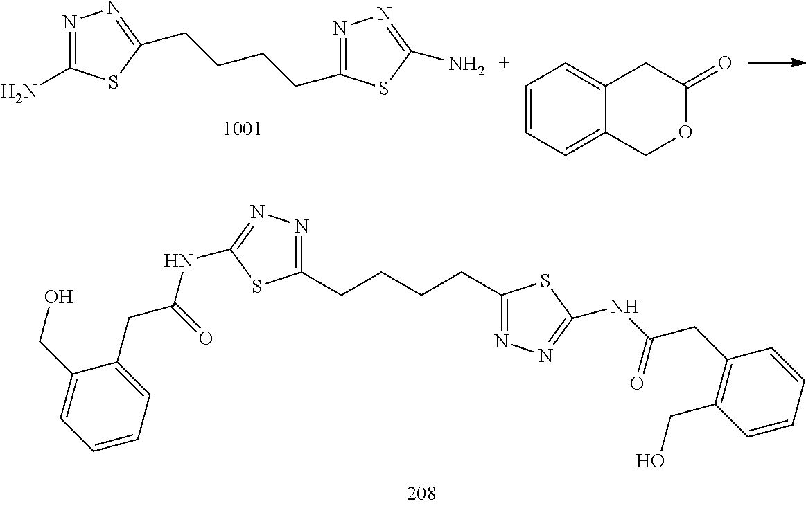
C1(CCCCC2=NN=C(NC(CC3=C(CO)C=CC=C3)=O)S2)=NN=C(NC(CC2=CC=CC=C2CO)=O)S1.N1=C(N)SC(CCCCC2=NN=C(N)S2)=N1.C1=CC=C2C(=C1)CC(=O)OC2
